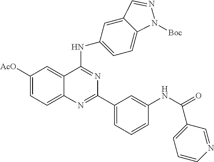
C1([AcO])=CC=C2C(=C1)C(NC1=CC=C3C(=C1)C=NN3[Boc])=NC(C1=CC=CC(NC(C3=CC=CN=C3)=O)=C1)=N2
